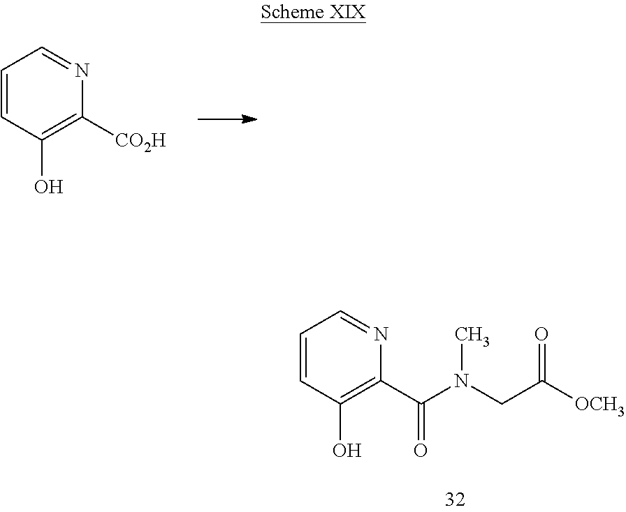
C1=CC(O)=C([CO2H])N=C1.C1=CC(O)=C(C(N(CC([OCH3])=O)C)=O)N=C1
